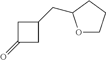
C1(=O)CC(CC2OCCC2)C1
